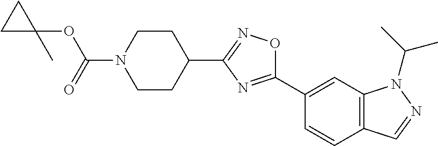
C(N1CCC(C2=NOC(C3=CC4=C(C=C3)C=NN4C(C)C)=N2)CC1)(=O)OC1(C)CC1
